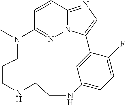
C1=CC2=NC=C3N2N=C1N(C)CCCNCCNC1=CC=C(F)C3=C1
